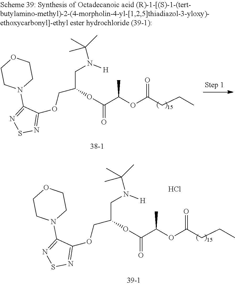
C(OC(CCC)=O)(C(OC(CN([H])C(C)(C)C)COC1=NSN=C1N1CCOCC1)=O)C.Cl.C(OC(CCC)=O)(C(OC(CN([H])C(C)(C)C)COC1=NSN=C1N1CCOCC1)=O)C
